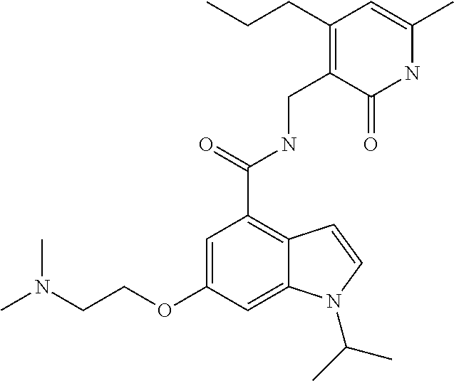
C1=C(OCCN(C)C)C=C2C(=C1C(=O)NCC1=C(CCC)C=C(C)NC1=O)C=CN2C(C)C
